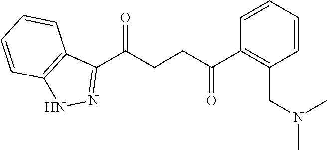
C1(C(CCC(C2=C(CN(C)C)C=CC=C2)=O)=O)=NNC2=C1C=CC=C2
